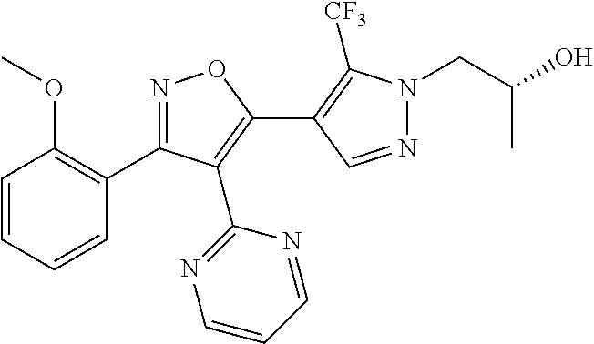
N1=CC(C2=C(C3=NC=CC=N3)C(C3=C(OC)C=CC=C3)=NO2)=C([CF3])N1CC(O)C
